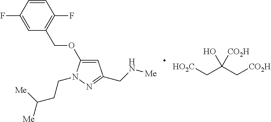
C(C(C[CO2H])([CO2H])O)[HO2C].C1=C(OCC2=C(F)C=CC(F)=C2)N(CCC([Me])[Me])N=C1CN[Me]
